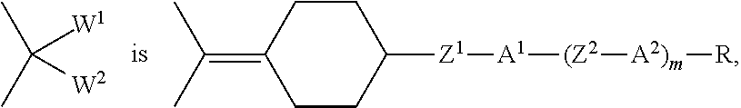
CC(C)([W1])[W2].C1CC(=C(C)C)CCC1[Z1][A1][(Z2][A2)m][R]
